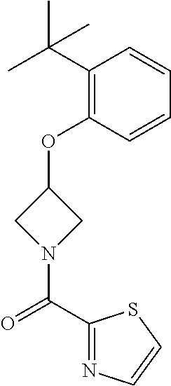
C1(C(C)(C)C)=C(OC2CN(C(C3=NC=CS3)=O)C2)C=CC=C1
